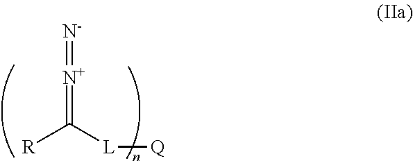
[N-]=[N+]=C([R])[L][Q]
